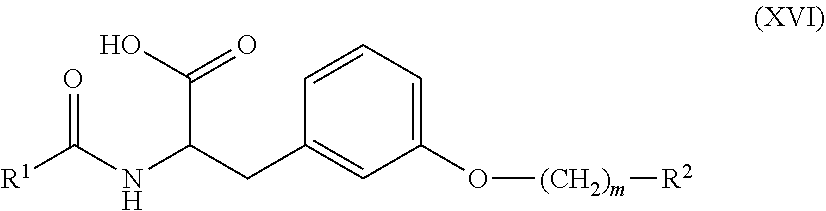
C1(O[(CH2)m][R2])=CC=CC(CC(NC([R1])=O)C(O)=O)=C1
